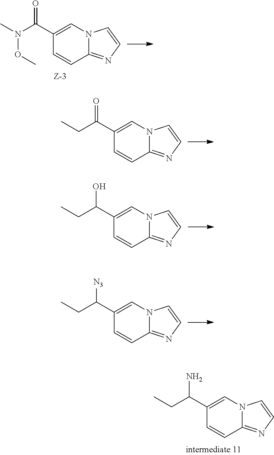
C1(C(=O)N(OC)C)=CN2C(=NC=C2)C=C1.C1(C(=O)CC)=CN2C(=NC=C2)C=C1.C1(C(O)CC)=CN2C(=NC=C2)C=C1.C1(C([N3])CC)=CN2C(=NC=C2)C=C1.C1(C(N)CC)=CN2C(=NC=C2)C=C1
